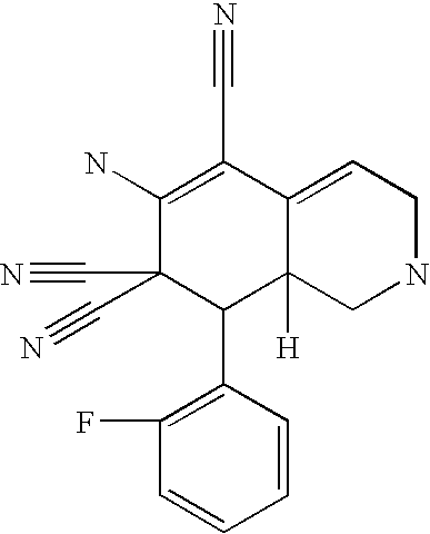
C1(N)=C(C#N)C2=CCNCC2([H])C(C2=C(F)C=CC=C2)C1(C#N)C#N
